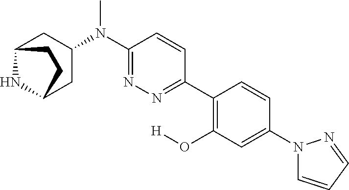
C12NC(CC(N(C3=NN=C(C4=C(O[H])C=C(N5C=CC=N5)C=C4)C=C3)C)C1)CC2
